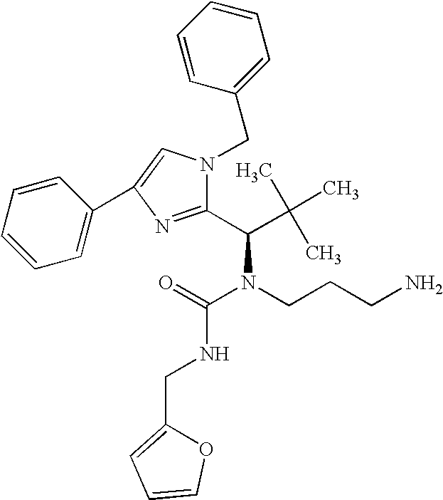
C1(C(C(C)(C)C)N(C(=O)NCC2=CC=CO2)CCCN)=NC(C2=CC=CC=C2)=CN1CC1=CC=CC=C1
